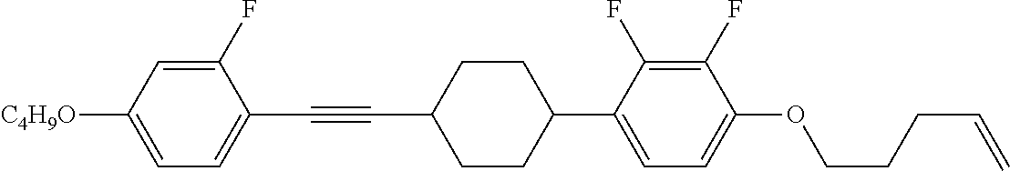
C1(F)=CC([C4H9O])=CC=C1C#CC1CCC(C2=CC=C(OCCCC=C)C(F)=C2F)CC1
